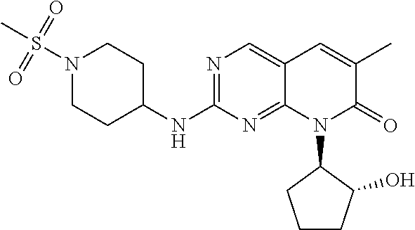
N1(S(C)(=O)=O)CCC(NC2=NC=C3C(=N2)N(C2CCCC2O)C(=O)C(C)=C3)CC1
